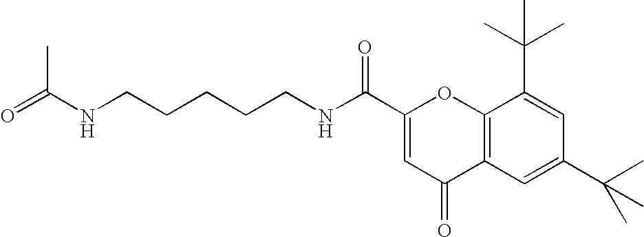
O=C(NCCCCCNC(C1=CC(=O)C2=C(O1)C(C(C)(C)C)=CC(C(C)(C)C)=C2)=O)C
